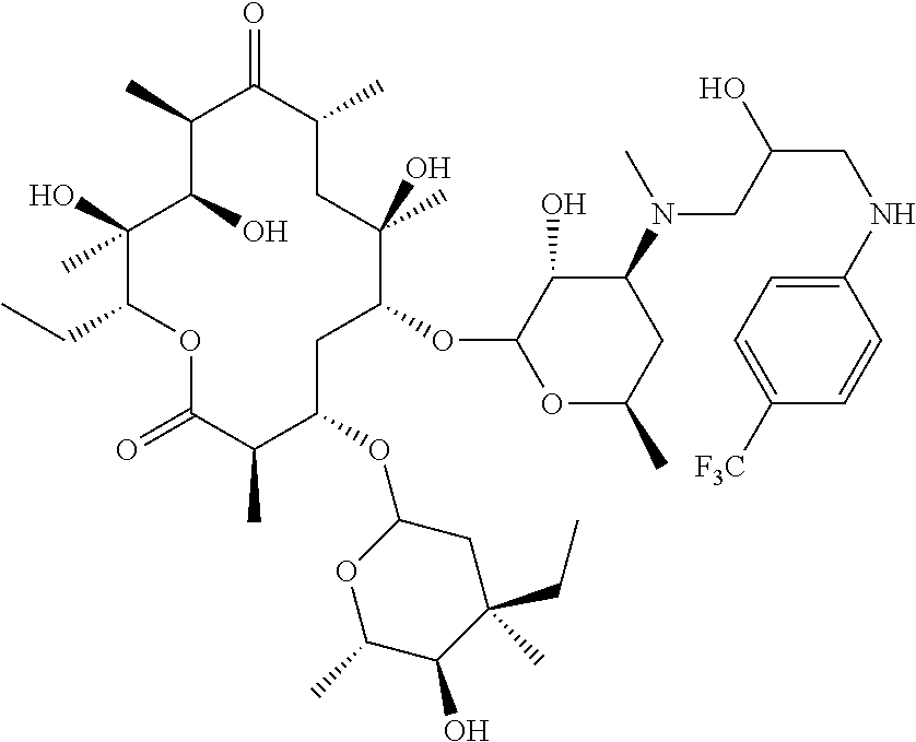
C1(O)(C)C(CC)OC(=O)C(C)C(OC2OC(C)C(O)C(CC)(C)C2)CC(OC2OC(C)CC(N(CC(CNC3=CC=C([F3C])C=C3)O)C)C2O)C(O)(C)CC(C)C(=O)C(C)C1O
